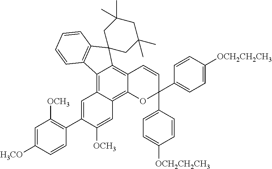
C12=C3C(=C4C(=C1C1(C5=C2C=CC=C5)CC(C)(C)CC(C)(C)C1)C=CC(C1=CC=C([OCH2CH2CH3])C=C1)(C1=CC=C([OCH2CH2CH3])C=C1)O4)C=C([OCH3])C(C1=C([OCH3])C=C([H3CO])C=C1)=C3
